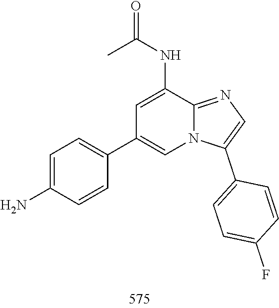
C1(C2=CC=C(N)C=C2)=CN2C(=NC=C2C2=CC=C(F)C=C2)C(NC(=O)C)=C1
